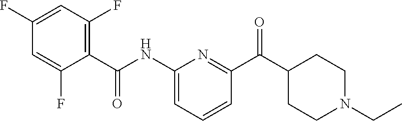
C1(C(NC2=CC=CC(C(C3CCN(CC)CC3)=O)=N2)=O)=C(F)C=C(F)C=C1F
